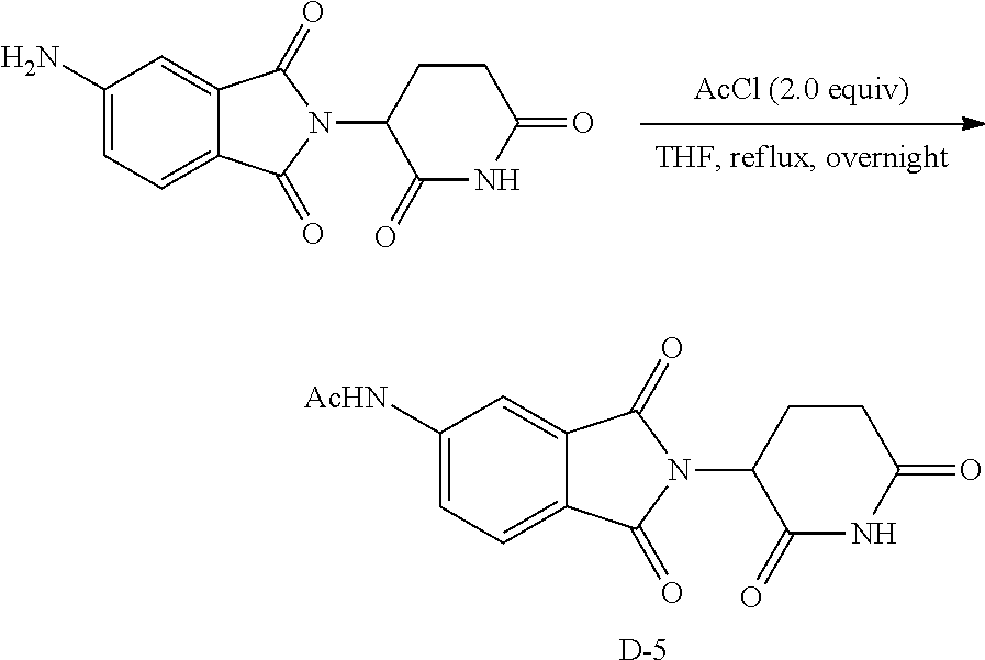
C1([AcHN])=CC=C2C(=C1)C(=O)N(C1C(=O)NC(=O)CC1)C2=O.[D].C1(N)=CC=C2C(=C1)C(=O)N(C1C(=O)NC(=O)CC1)C2=O
